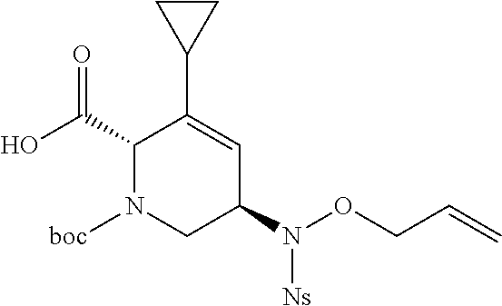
C1(C(O)=O)N([boc])CC(N([Ns])OCC=C)C=C1C1CC1
